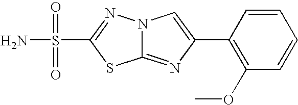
C12=NC(C3=C(OC)C=CC=C3)=CN1N=C(S(=O)(=O)N)S2
